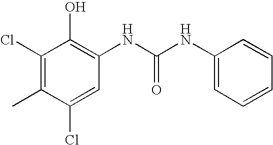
C1(NC(NC2=C(O)C(Cl)=C(C)C(Cl)=C2)=O)=CC=CC=C1
